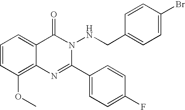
C1=CC(OC)=C2C(=C1)C(=O)N(NCC1=CC=C(Br)C=C1)C(C1=CC=C(F)C=C1)=N2
